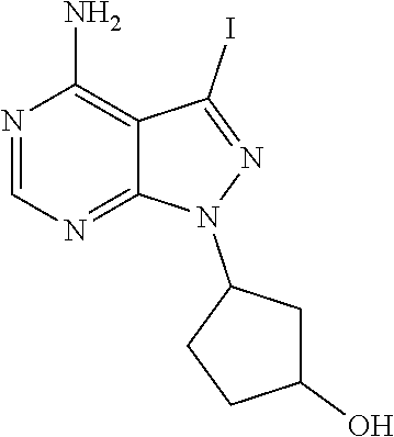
N1(C2CCC(O)C2)N=C(I)C2=C(N)N=CN=C12
